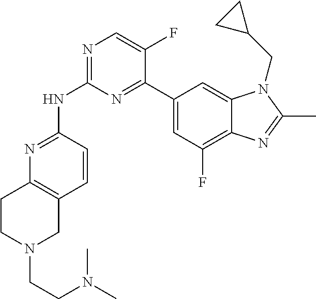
N1=C(NC2=NC=C(F)C(C3=CC(F)=C4C(=C3)N(CC3CC3)C(C)=N4)=N2)C=CC2=C1CCN(CCN(C)C)C2
